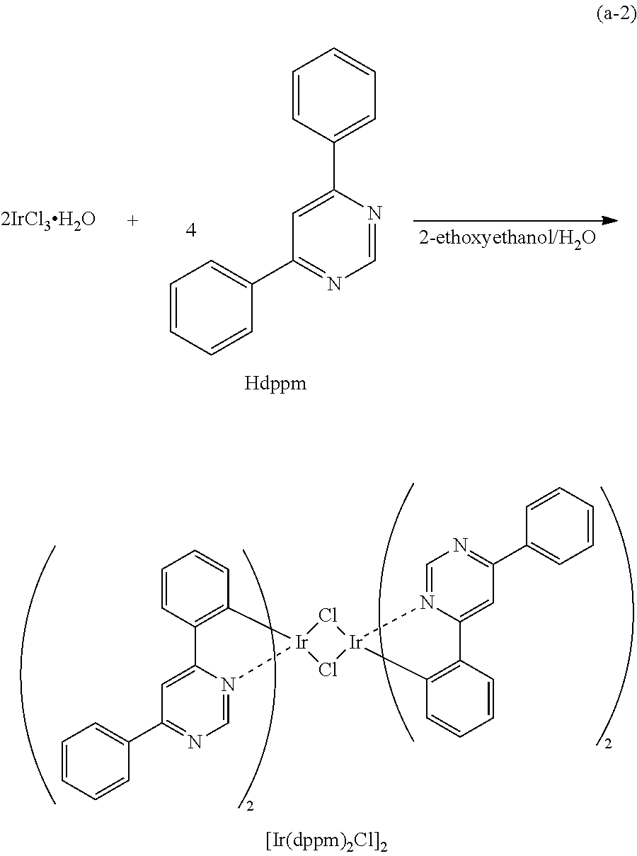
C1=C(C2=CC=CC=C2)N=CN=C1C1=CC=CC=C1.[2IrCl3H2O].C1=C2N(=CN=C1C1=CC=CC=C1)[Ir]1(C3=C2C=CC=C3)Cl[Ir]2(Cl1)C1=C(C=CC=C1)C1=CC(C3=CC=CC=C3)=NC=N12
